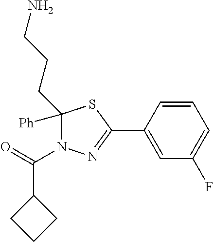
C1([Ph])(CCCN)N(C(=O)C2CCC2)N=C(C2=CC(F)=CC=C2)S1
